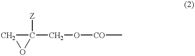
C1OC1([Z])CO[CO]C
